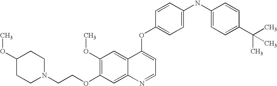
C(COC1=C(OC)C=C2C(=C1)N=CC=C2OC1=CC=C(NC2=CC=C(C(C)(C)C)C=C2)C=C1)N1CCC(OC)CC1
